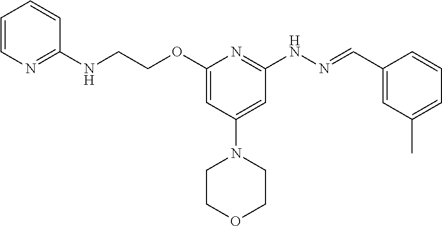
C1=CN=C(NCCOC2=CC(N3CCOCC3)=CC(NN=CC3=CC(C)=CC=C3)=N2)C=C1
